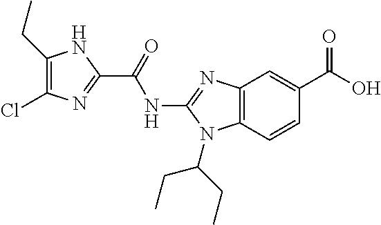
C1(CC)=C(Cl)N=C(C(=O)NC2=NC3=C(N2C(CC)CC)C=CC(C(O)=O)=C3)N1
